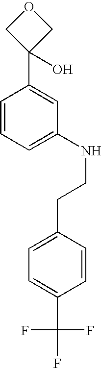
O1CC(C2=CC(NCCC3=CC=C(C(F)(F)F)C=C3)=CC=C2)(O)C1
